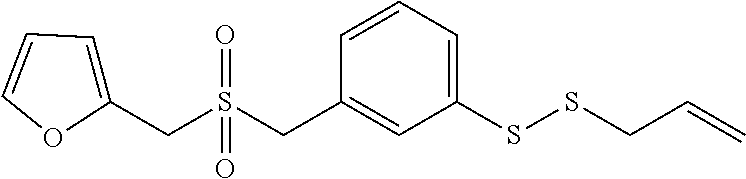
C1=CC=C(SSCC=C)C=C1CS(CC1=CC=CO1)(=O)=O
